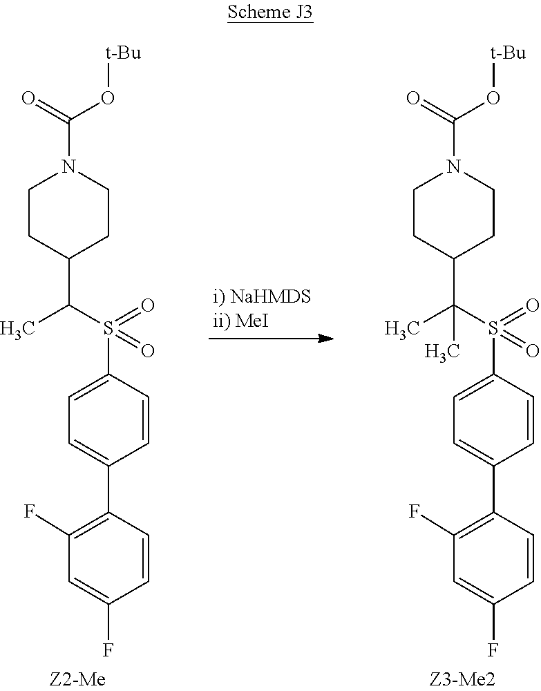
C1(F)=C(C2=CC=C(S(=O)(=O)C(C3CCN(C(=O)O[t-Bu])CC3)C)C=C2)C=CC(F)=C1.C1(F)=C(C2=CC=C(S(=O)(=O)C(C3CCN(C(=O)O[t-Bu])CC3)(C)C)C=C2)C=CC(F)=C1
